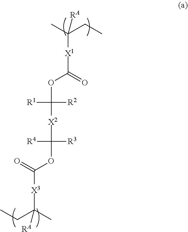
CC(CC)([RA])[X1]C(OC([X2]C([R3])([R4])OC([X3]C(CC)(C)[RA])=O)([R2])[R1])=O
